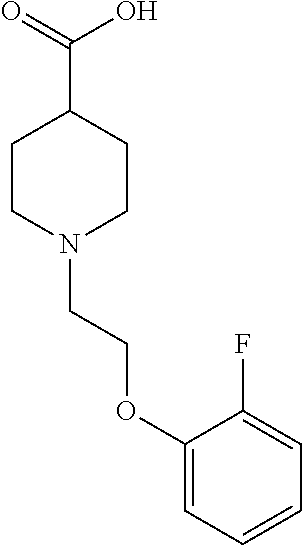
C1CN(CCOC2=CC=CC=C2F)CCC1C(=O)O
